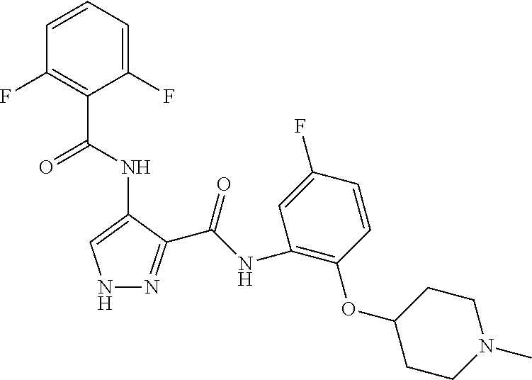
C1(F)=C(C(NC2=CNN=C2C(NC2=C(OC3CCN(C)CC3)C=CC(F)=C2)=O)=O)C(F)=CC=C1
